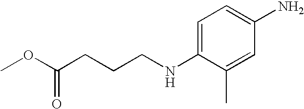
C1=C(NCCCC(OC)=O)C(C)=CC(N)=C1
